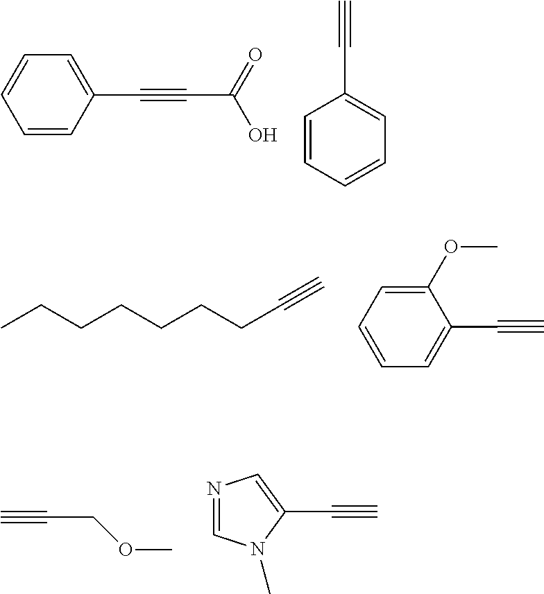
C1=CC(C#CC(O)=O)=CC=C1.C1=CC=CC=C1C#C.CCCCCCCC#C.C1(OC)=CC=CC=C1C#C.C#CCOC.C1(C#C)=CN=CN1C
